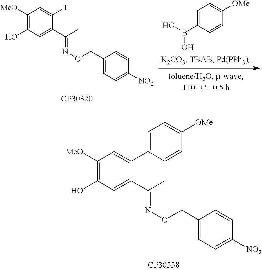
C1([MeO])=C(O)C=C(C(=NOCC2=CC=C([NO2])C=C2)C)C(C2=CC=C([OMe])C=C2)=C1.C1([MeO])=C(O)C=C(C(=NOCC2=CC=C([NO2])C=C2)C)C(I)=C1.OB(C1=CC=C([OMe])C=C1)O
